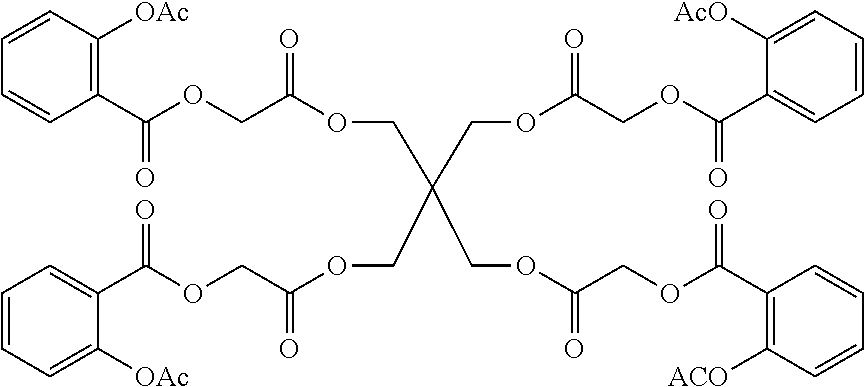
C1=CC([OAc])=C(C(OCC(OCC(COC(COC(C2=CC=CC=C2[AcO])=O)=O)(COC(COC(C2=CC=CC=C2[OAc])=O)=O)COC(COC(C2=C([ACO])C=CC=C2)=O)=O)=O)=O)C=C1
